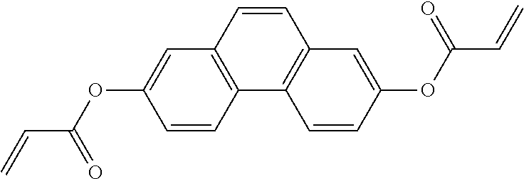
C1=CC2=C(C=C1OC(C=C)=O)C=CC1=C2C=CC(OC(=O)C=C)=C1
